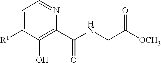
C1=C([R1])C(O)=C(C(NCC([OCH3])=O)=O)N=C1
